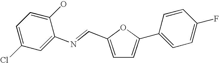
C1=C(Cl)C=C(N=CC2=CC=C(C3=CC=C(F)C=C3)O2)C(O)=C1
